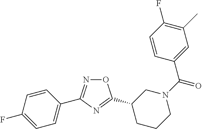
C1=C(C2=NOC(C3CN(C(=O)C4=CC(C)=C(F)C=C4)CCC3)=N2)C=CC(F)=C1
